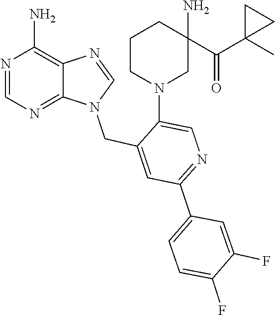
N1(CC2=CC(C3=CC=C(F)C(F)=C3)=NC=C2N2CC(N)(C(=O)C3(C)CC3)CCC2)C=NC2=C(N)N=CN=C12
